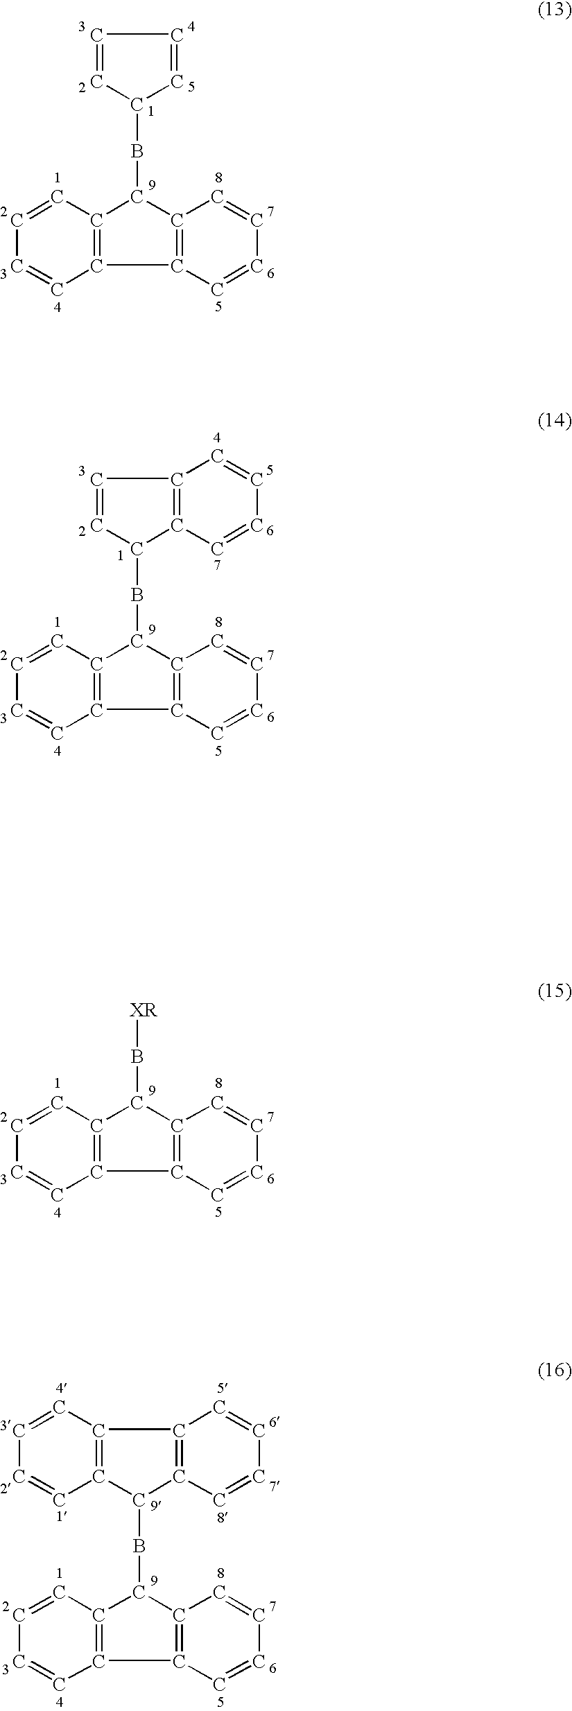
C1=CC2=C(C=C1)C1=C(C2BC2C=CC=C2)C=CC=C1.C1=CC2=C(C=C1)C1=C(C2B[XR])C=CC=C1.C1=CC2=C(C=C1)C1=C(C2BC2C3=C(C=C2)C=CC=C3)C=CC=C1.C1=CC2=C(C=C1)C1=C(C2BC2C3=C(C4=C2C=CC=C4)C=CC=C3)C=CC=C1
